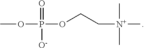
COP(OCC[N+](C)(C)C)(=O)[O-]
